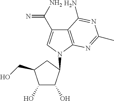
C1(O)C(O)C(N2C=C(C(N)=N)C3=C2N=C(C)N=C3N)CC1CO
